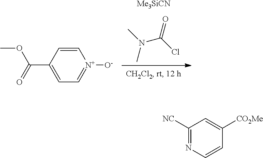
C1=CC(C(OC)=O)=CC=[N+]1[O-].N(C(=O)Cl)(C)C.[Me3SiCN].C1([NC])=NC=CC([CO2Me])=C1
